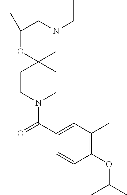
C1(C)(C)OC2(CN(CC)C1)CCN(C(C1=CC(C)=C(OC(C)C)C=C1)=O)CC2
